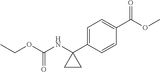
C1=C(C2(NC(=O)OCC)CC2)C=CC(C(OC)=O)=C1
